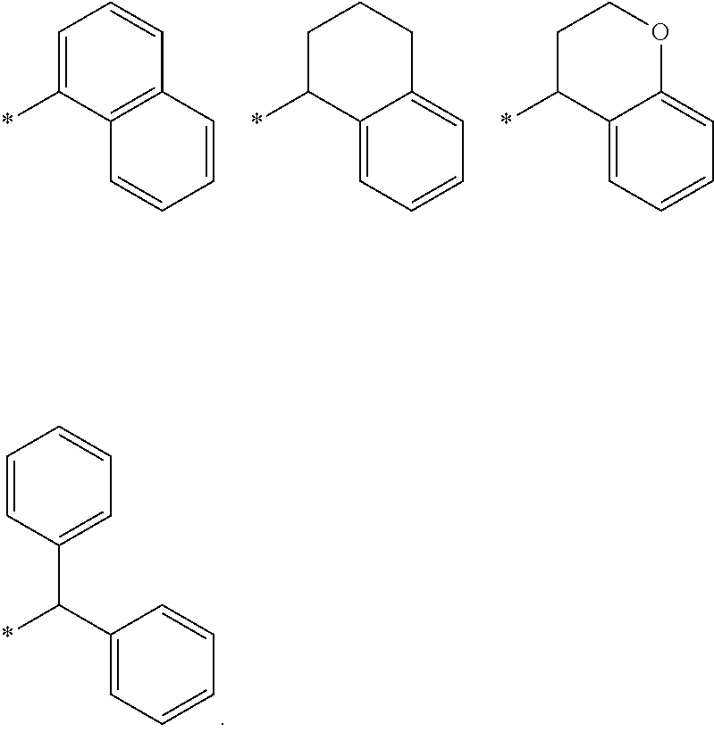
C1=C(*)C2=C(C=C1)C=CC=C2.C1C(*)C2=CC=CC=C2CC1.C1C(*)C2=CC=CC=C2OC1.C1=CC(C(*)C2=CC=CC=C2)=CC=C1
